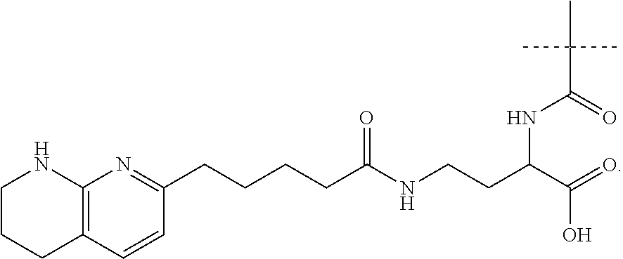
C12=C(NCCC1)N=C(CCCCC(=O)NCCC(C(=O)O)NC(C(C)(C)C)=O)C=C2
